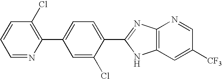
C1=NC(C2=CC=C(C3=NC4=C(N3)C=C([CF3])C=N4)C(Cl)=C2)=C(Cl)C=C1
